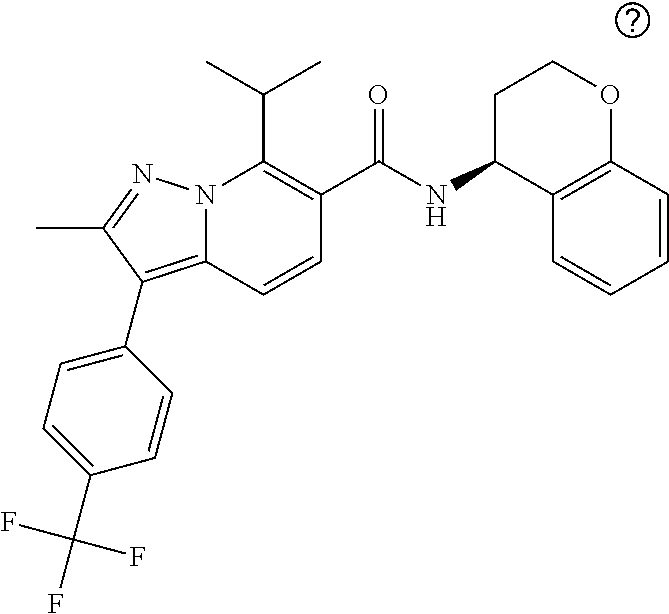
CC(C)C1=C(C(NC2C3=C(C=CC=C3)OCC2)=O)C=CC2=C(C3=CC=C(C(F)(F)F)C=C3)C(C)=NN12
